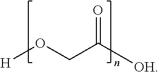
[H]OCC([OH])=O
